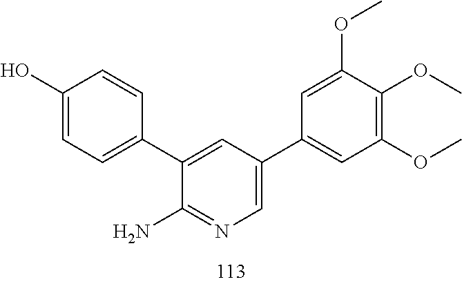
O(C)C1=CC(C2=CN=C(N)C(C3=CC=C(O)C=C3)=C2)=CC(OC)=C1OC
